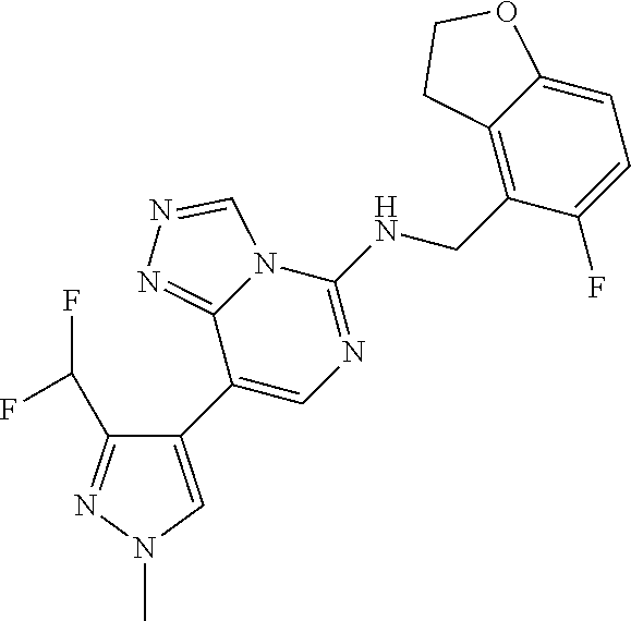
C1(C2=CN=C(NCC3=C4C(=CC=C3F)OCC4)N3C2=NN=C3)=CN(C)N=C1C(F)F
